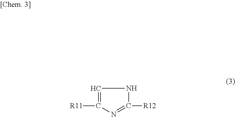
C1([R11])=CNC([R12])=N1
